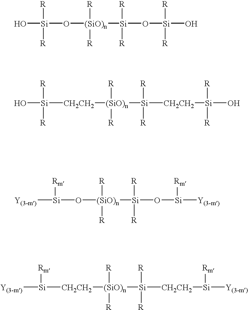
[Y(3-m)][Si](O[(SiO)n]([Si](O[Si]([Y(3-m)])[Rm])([R])[R])([R])[R])[Rm].O[Si](O[(SiO)n]([Si](O[Si](O)([R])[R])([R])[R])([R])[R])([R])[R].O[Si]([CH2CH2][(SiO)n]([Si]([CH2CH2][Si](O)([R])[R])([R])[R])([R])[R])([R])[R].[Y(3-m)][Si]([Rm])[CH2CH2][(SiO)n]([Si]([CH2CH2][Si]([Y(3-m)])[Rm])([R])[R])([R])[R]
